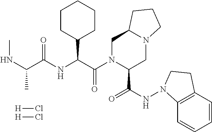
C1CC(C(C(N2C(C(NN3C4=C(C=CC=C4)CC3)=O)CN3C(C2)CCC3)=O)NC(C(NC)C)=O)CCC1.[H]Cl.[H]Cl
